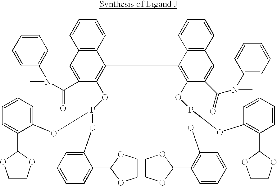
C12=C(C=CC=C1)C(C1=C(OP(OC3=C(C4OCCO4)C=CC=C3)OC3=C(C4OCCO4)C=CC=C3)C(C(N(C)C3=CC=CC=C3)=O)=CC3=C1C=CC=C3)=C(OP(OC1=CC=CC=C1C1OCCO1)OC1=CC=CC=C1C1OCCO1)C(C(N(C)C1=CC=CC=C1)=O)=C2
